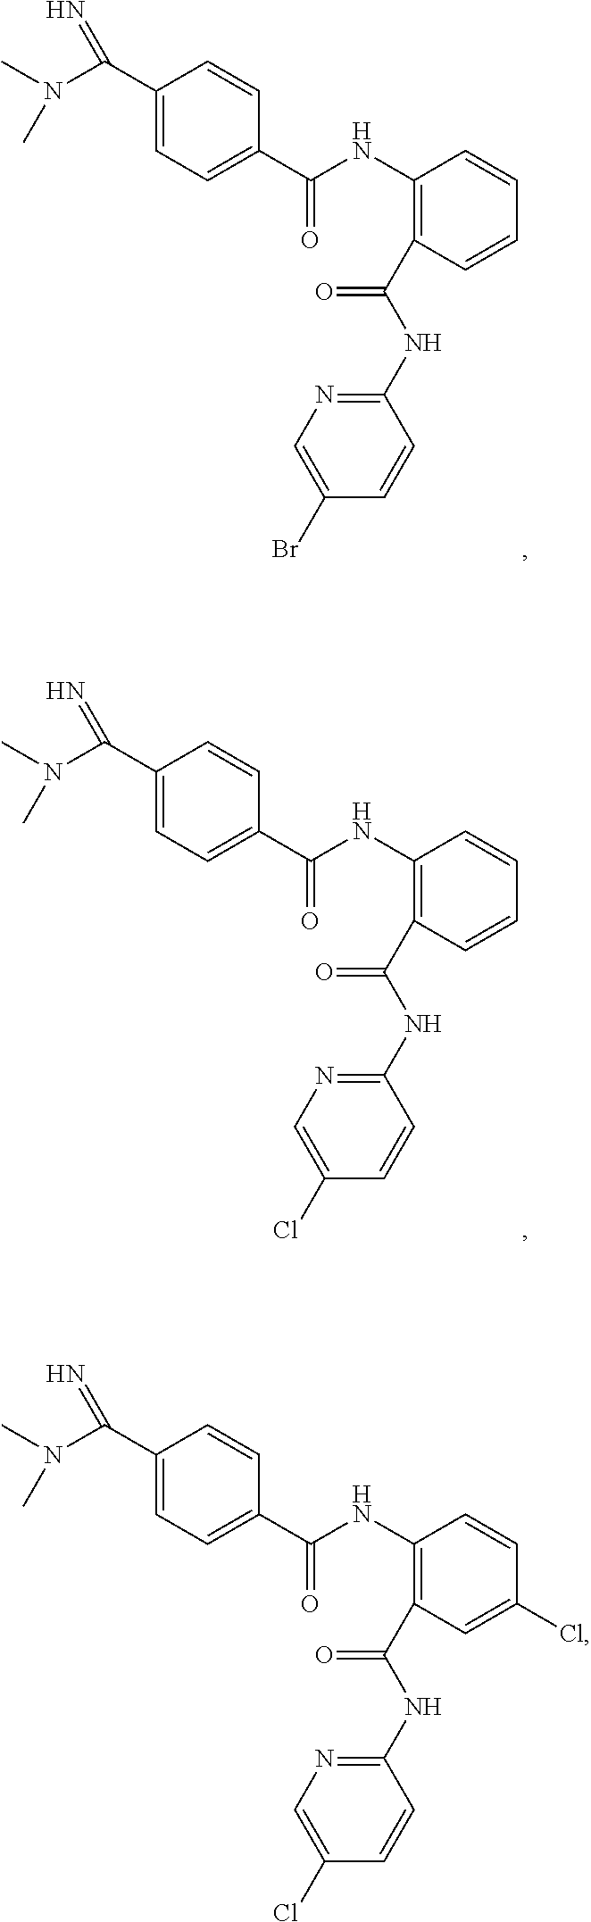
C1(C(N(C)C)=N)=CC=C(C(NC2=C(C(NC3=NC=C(Br)C=C3)=O)C=CC=C2)=O)C=C1.C1(C(N(C)C)=N)=CC=C(C(NC2=C(C(NC3=NC=C(Cl)C=C3)=O)C=CC=C2)=O)C=C1.C1(C(N(C)C)=N)=CC=C(C(NC2=C(C(NC3=NC=C(Cl)C=C3)=O)C=C(Cl)C=C2)=O)C=C1
